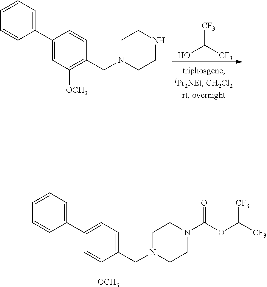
[CF3]C([CF3])O.C1(C2=CC=CC=C2)=CC([OCH3])=C(CN2CCNCC2)C=C1.C1(C2=CC=CC=C2)=CC=C(CN2CCN(C(OC([CF3])[CF3])=O)CC2)C([OCH3])=C1
